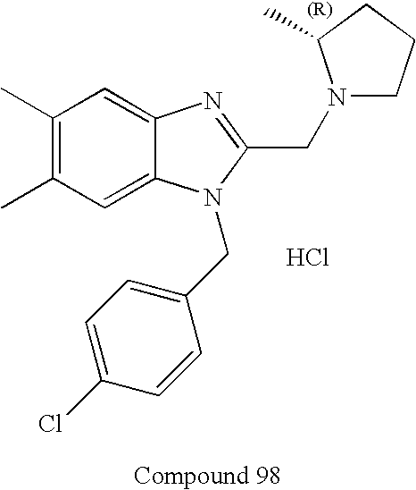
C1(C)=C(C)C=C2C(=C1)N=C(CN1CCCC1C)N2CC1=CC=C(Cl)C=C1.Cl
